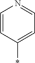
C1=CC(*)=CC=N1
